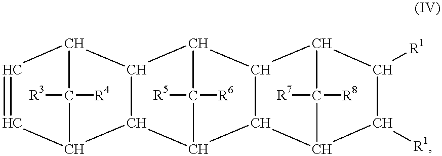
C12C([R6])([R5])C(C3C1C1C([R1])C([R1])C3C1([R8])[R7])C1C3C=CC(C3([R4])[R3])C21
